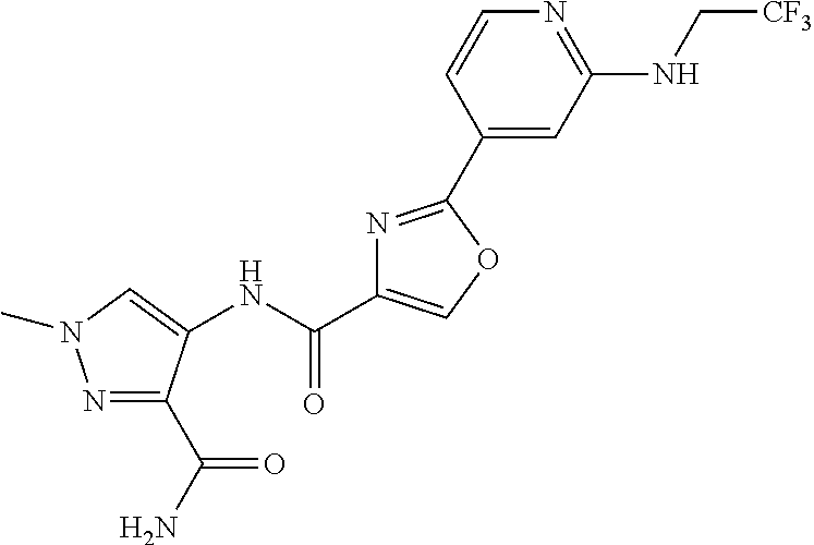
N1=C(C(=O)N)C(NC(C2=COC(C3=CC(NC[CF3])=NC=C3)=N2)=O)=CN1C
